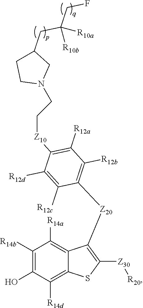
C1([R14b])=C(O)C([R14d])=C2C(=C1[R14a])C([Z20]C1=C([R12b])C([R12a])=C([Z10]CCN3CC(CC(CF)([R10b])[R10a])CC3)C([R12d])=C1[R12c])=C([Z30][R20])S2
